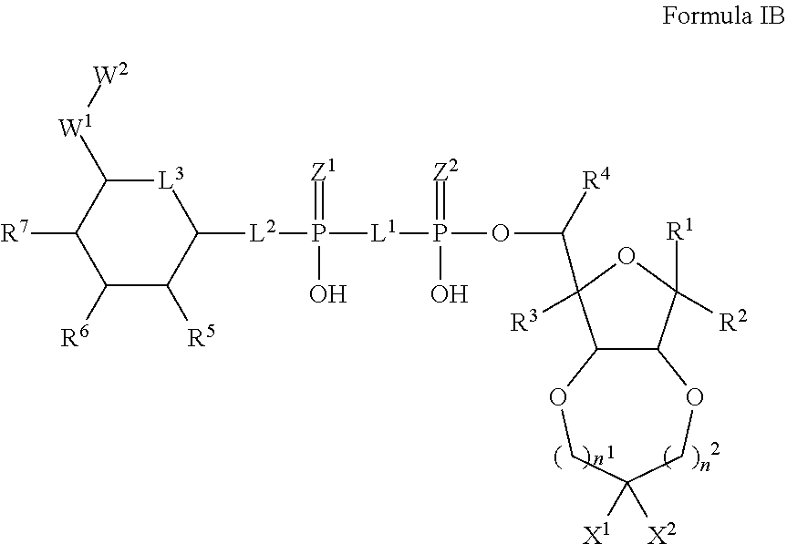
C1([R6])C([R5])C([L2]P([L1]P(OC([R4])C2([R3])OC([R2])([R1])C3C2OCC([X2])([X1])CO3)(=[Z2])O)(=[Z1])O)[L3]C([W1][W2])C1[R7]
